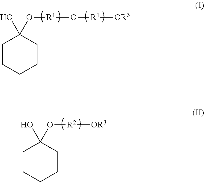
C1(O)(O[R1]O[R1][OR3])CCCCC1.C1(O)(O[R2][OR3])CCCCC1
